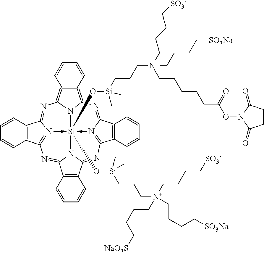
N1=C2N3->[Si]45(O[Si](CCC[N+](CCCC[SO3-])(CCCC[NaO3S])CCCC[SO3Na])(C)C)(O[Si](CCC[N+](CCCC[SO3-])(CCCC[SO3Na])CCCCCC(ON6C(=O)CCC6=O)=O)(C)C)-N6=C(N=C7N4C(=NC=3C3=C2C=CC=C3)C2=C7C=CC=C2)C2=C(C6=NC3=C4C(=C1N35)C=CC=C4)C=CC=C2
